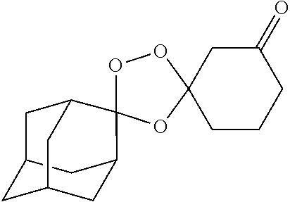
C1(=O)CC2(CCC1)OOC1(O2)C2CC3CC(C2)CC1C3
